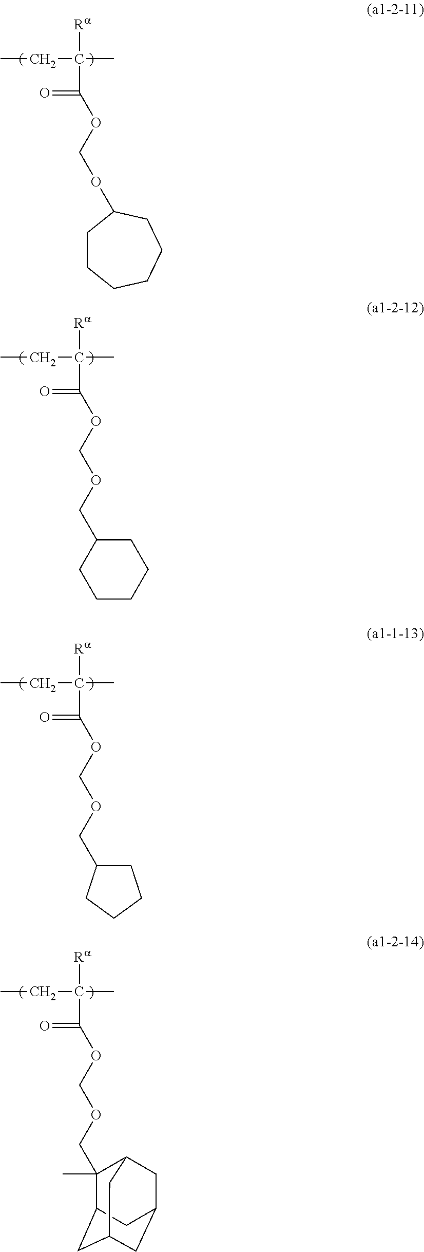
CCC(C)([Ra])C(=O)OCOCC1CCCCC1.CCC(C)([Ra])C(=O)OCOCC1CCCC1.CCC(C)([Ra])C(=O)OCOC1CCCCCC1.CCC(C)([Ra])C(=O)OCOCC1(C)C2CC3CC(CC1C3)C2
